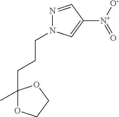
N1=CC([N+](=O)[O-])=CN1CCCC1(C)OCCO1
